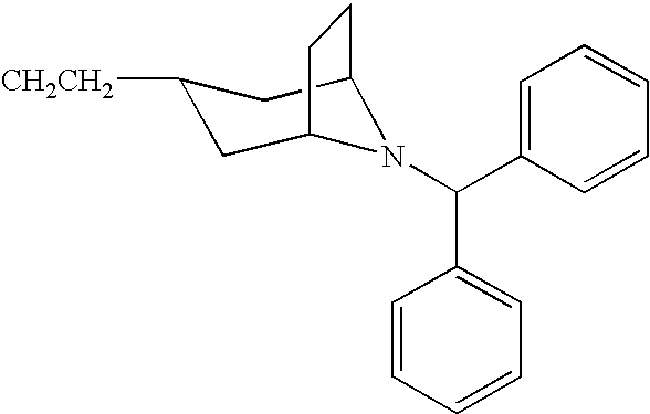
C12CC([CH2CH2])CC(CC1)N2C(C1=CC=CC=C1)C1=CC=CC=C1
